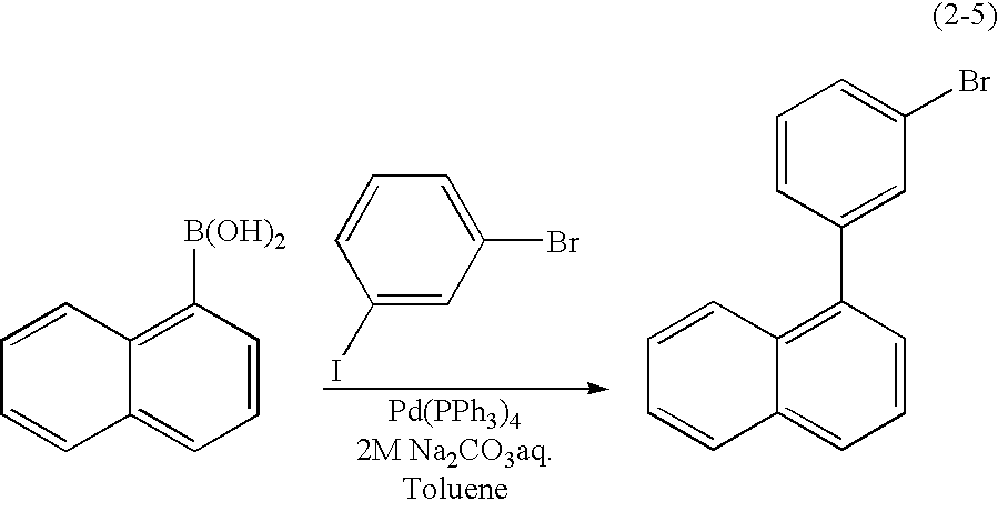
C1(I)=CC(Br)=CC=C1.C12=C([B(OH)2])C=CC=C1C=CC=C2.C12=C(C3=CC(Br)=CC=C3)C=CC=C1C=CC=C2
